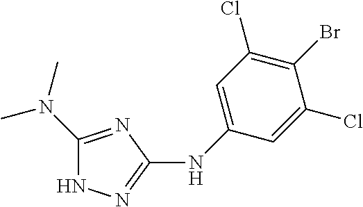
N1C(N(C)C)=NC(NC2=CC(Cl)=C(Br)C(Cl)=C2)=N1
